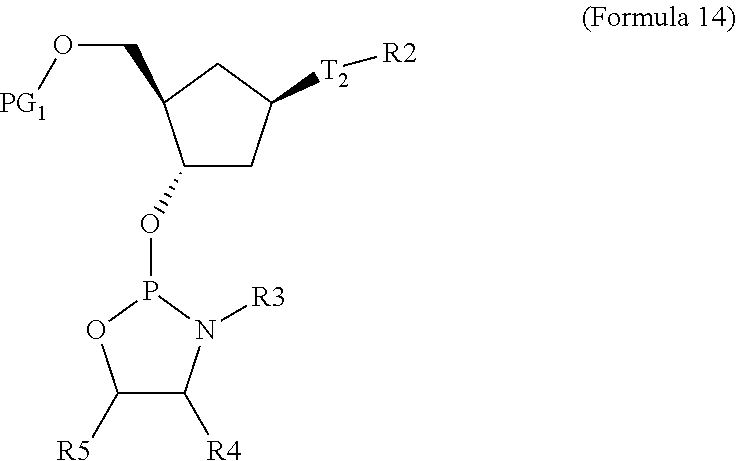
C1(OP2OC([R5])C([R4])N2[R3])CC([T2][R2])CC1CO[PG1]
